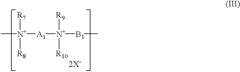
C[N+]([A1][N+]([B1]C)([R9])[R10])([R7])[R8]
